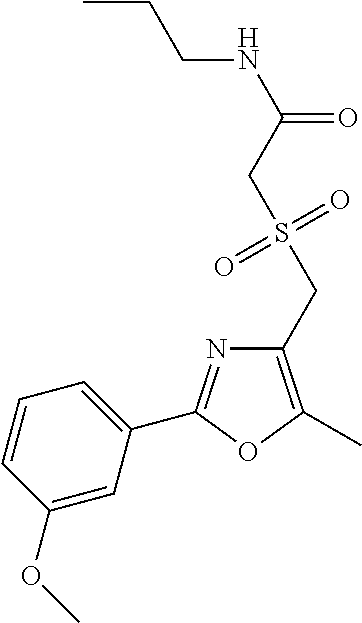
C1=CC(OC)=CC(C2=NC(CS(CC(NCCC)=O)(=O)=O)=C(C)O2)=C1
